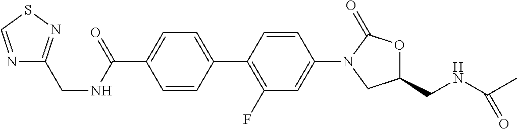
C1(C(NCC2=NSC=N2)=O)=CC=C(C2=C(F)C=C(N3C(=O)OC(CNC(C)=O)C3)C=C2)C=C1
